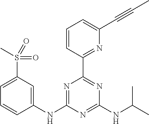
C1=CC(C2=NC(NC(C)C)=NC(NC3=CC(S(C)(=O)=O)=CC=C3)=N2)=NC(C#CC)=C1
